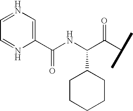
N1=CC=NC=C1C(NC(C(C(C)C)=O)C1CCCCC1)=O
